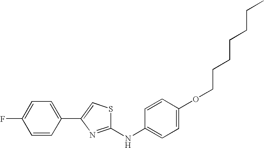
C1=C(OCCCCCCC)C=CC(NC2=NC(C3=CC=C(F)C=C3)=CS2)=C1
